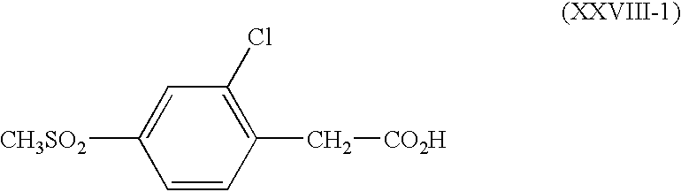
[CH3SO2]C1=CC(Cl)=C(C[CO2H])C=C1
